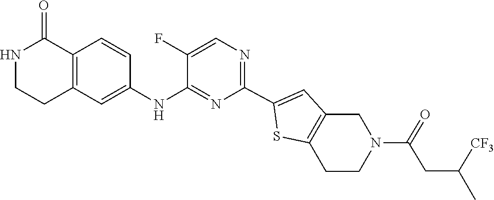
C1(F)=CN=C(C2=CC3=C(CCN(C(CC(C)[CF3])=O)C3)S2)N=C1NC1=CC2=C(C=C1)C(=O)NCC2
